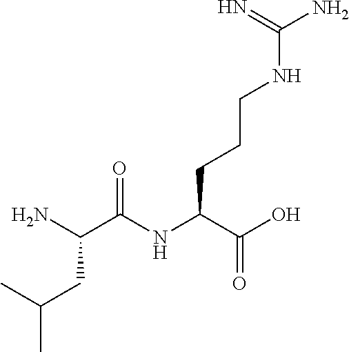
CC(CC(C(NC(C(O)=O)CCCNC(N)=N)=O)N)C
